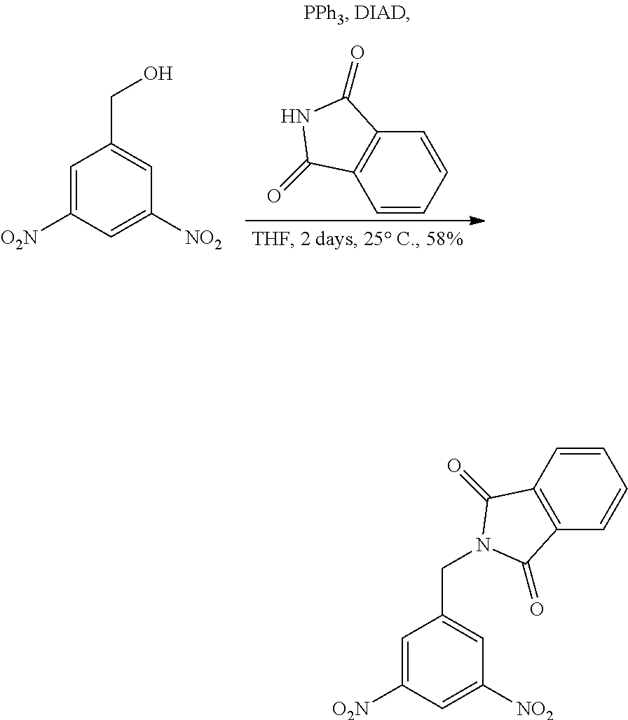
C1=CC2=C(C=C1)C(=O)NC2=O.C(C1=CC([NO2])=CC([O2N])=C1)O.C(C1=CC([NO2])=CC([O2N])=C1)N1C(=O)C2=C(C=CC=C2)C1=O
